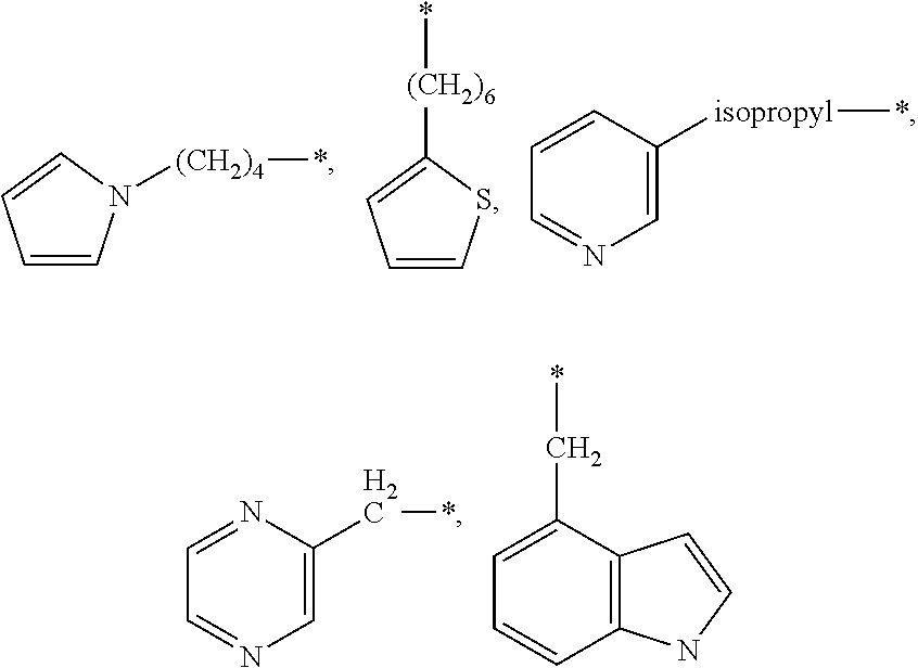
C1=CN([(CH2)4]*)C=C1.C1=CSC([(CH2)6]*)=C1.C1=CC([isopropyl]*)=CN=C1.C1=NC(C*)=CN=C1.C1=C(C*)C2=C(C=C1)NC=C2
